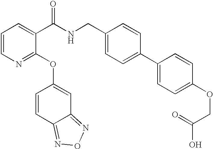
C1=CN=C(OC2=CC3=NON=C3C=C2)C(C(NCC2=CC=C(C3=CC=C(OCC(O)=O)C=C3)C=C2)=O)=C1
